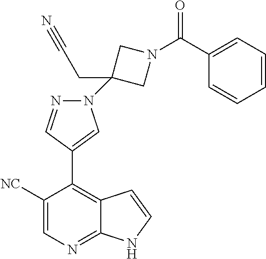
N1(C2(CC#N)CN(C(C3=CC=CC=C3)=O)C2)N=CC(C2=C3C(=NC=C2[NC])NC=C3)=C1
